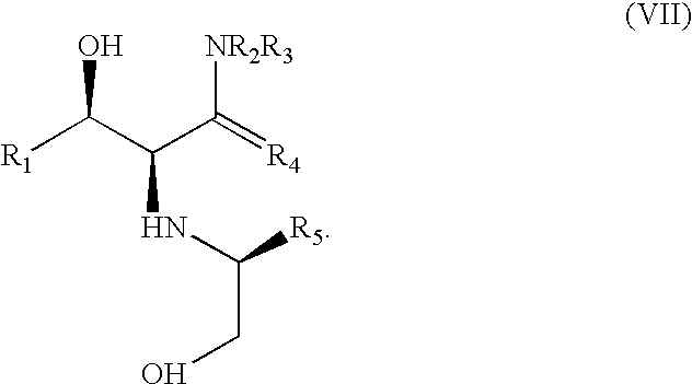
C(C(C(=[R4])[NR2R3])NC([R5])CO)([R1])O
